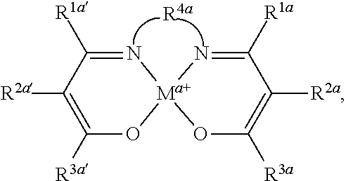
N1=C([R1a])C([R2a])=C([R3a])O[Ma+]12N=C([R1a])C([R2a])=C([R3a])O2.[R4a]
